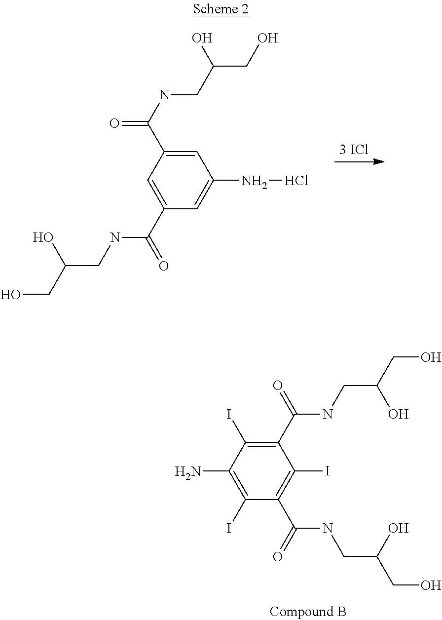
C1=C(C(NCC(CO)O)=O)C=C(C(=O)NCC(CO)O)C=C1NCl.C1(I)=C(C(=O)NCC(CO)O)C(I)=C(C(=O)NCC(CO)O)C(I)=C1N
